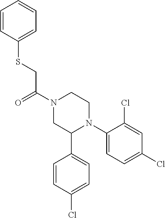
S(CC(N1CC(C2=CC=C(Cl)C=C2)N(C2=CC=C(Cl)C=C2Cl)CC1)=O)C1=CC=CC=C1
